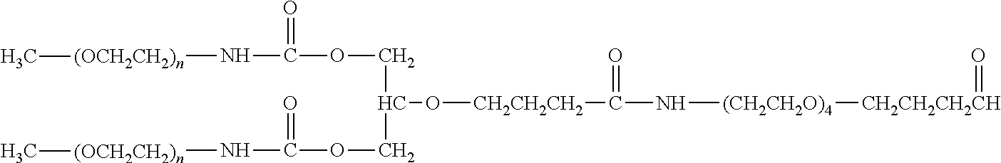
[(OCH2CH2)n](NC(=O)OCC(COC(N[(OCH2CH2)n]C)=O)O[CH2CH2CH2]C(=O)N[(CH2CH2O)4][CH2CH2CH2CH]=O)C
